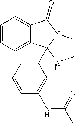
C12=CC=CC=C1C1(C3=CC=CC(NC(C)=O)=C3)N(C2=O)CCN1
